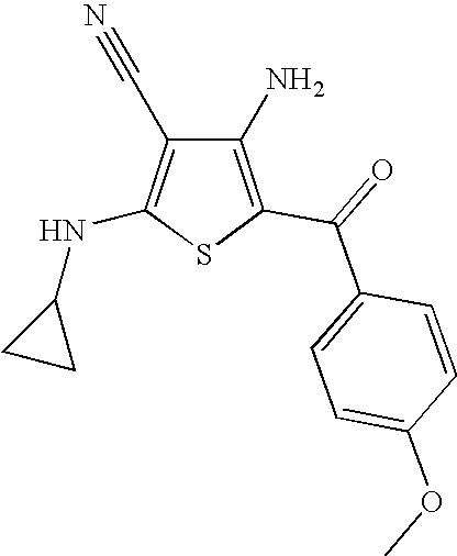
C1(N)=C(C(=O)C2=CC=C(OC)C=C2)SC(NC2CC2)=C1C#N
